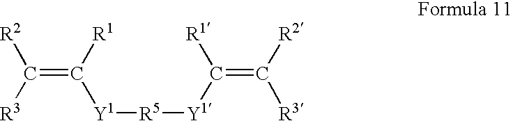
C(=C([R1])[Y1][R5][Y1]C(=C([R2])[R3])[R1])([R3])[R2]
